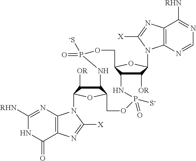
C1([RHN])=NC2=C(C(=O)N1)N=C([X])N2C1C([OR])C2C(O1)COP(=O)([S-])NC1C([OR])C(N3C4=C(N=C3[X])C([RHN])=NC=N4)OC1COP(=O)([S-])N2
